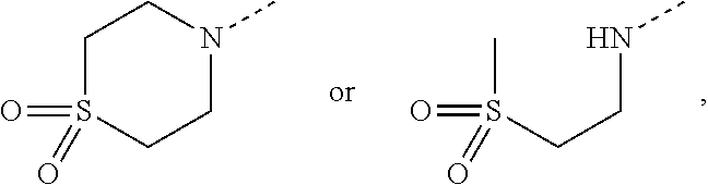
CS(CCNC)(=O)=O.C1S(=O)(=O)CCN(C)C1
